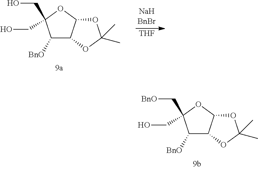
C1([BnO])C2C(OC1(C[BnO])CO)OC(C)(C)O2.C1([BnO])C2C(OC1(CO)CO)OC(C)(C)O2.[THF]
